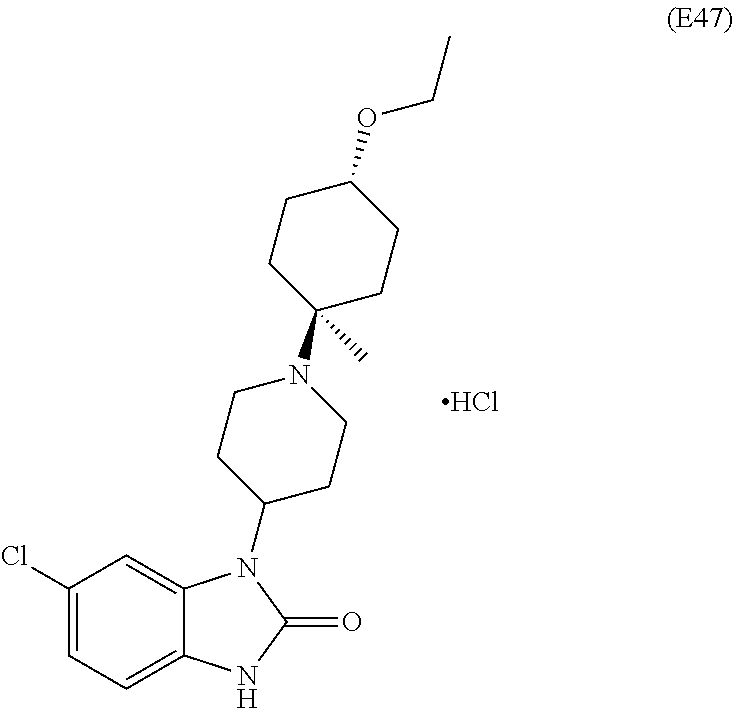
C1(Cl)=CC=C2C(=C1)N(C1CCN(C3(C)CCC(OCC)CC3)CC1)C(=O)N2.Cl
